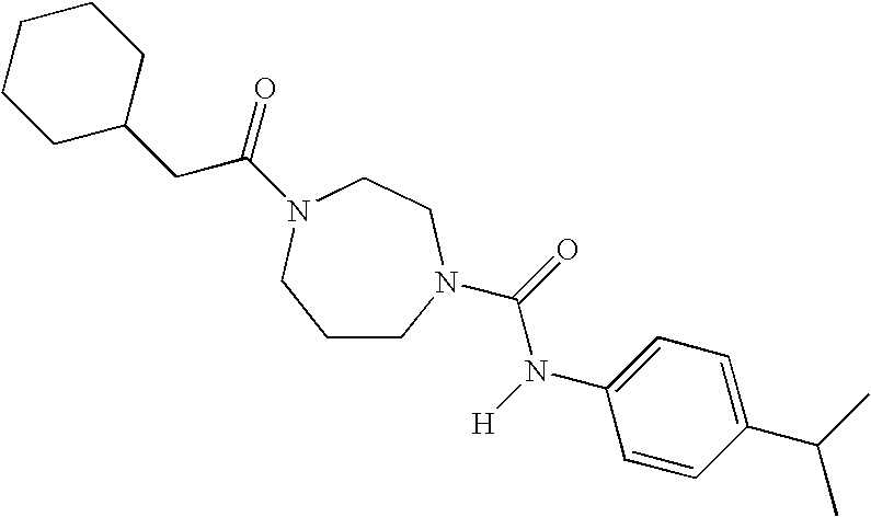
C1CN(C(=O)N([H])C2=CC=C(C(C)C)C=C2)CCN(C(=O)CC2CCCCC2)C1
